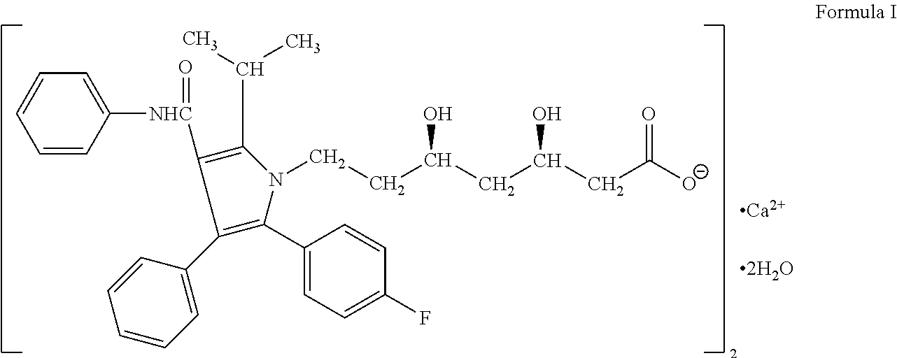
C1=CC([NHC](C2=C(C(C)C)N(CCC(CC(CC([O-])=O)O)O)C(C3=CC=C(F)C=C3)=C2C2=CC=CC=C2)=O)=CC=C1.[Ca].[2H2O]
